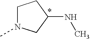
C1N(C)CC(NC)C1
